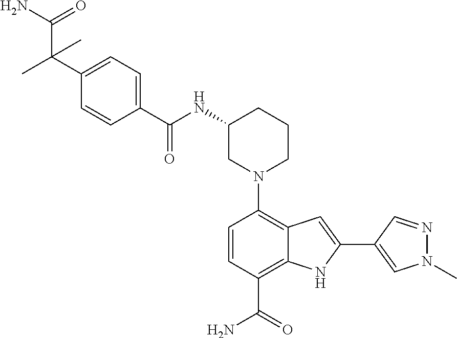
N1(C2=C3C(=C(C(=O)N)C=C2)NC(C2=CN(C)N=C2)=C3)CCCC(NC(C2=CC=C(C(C)(C(=O)N)C)C=C2)=O)C1
